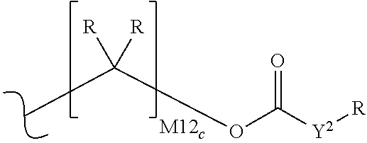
C(C)(OC([Y2][R])=O)([R])[R]
